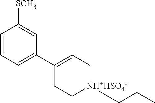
C1=CC=C(C2=CC[NH+HSO4-](CCC)CC2)C=C1[SCH3]
